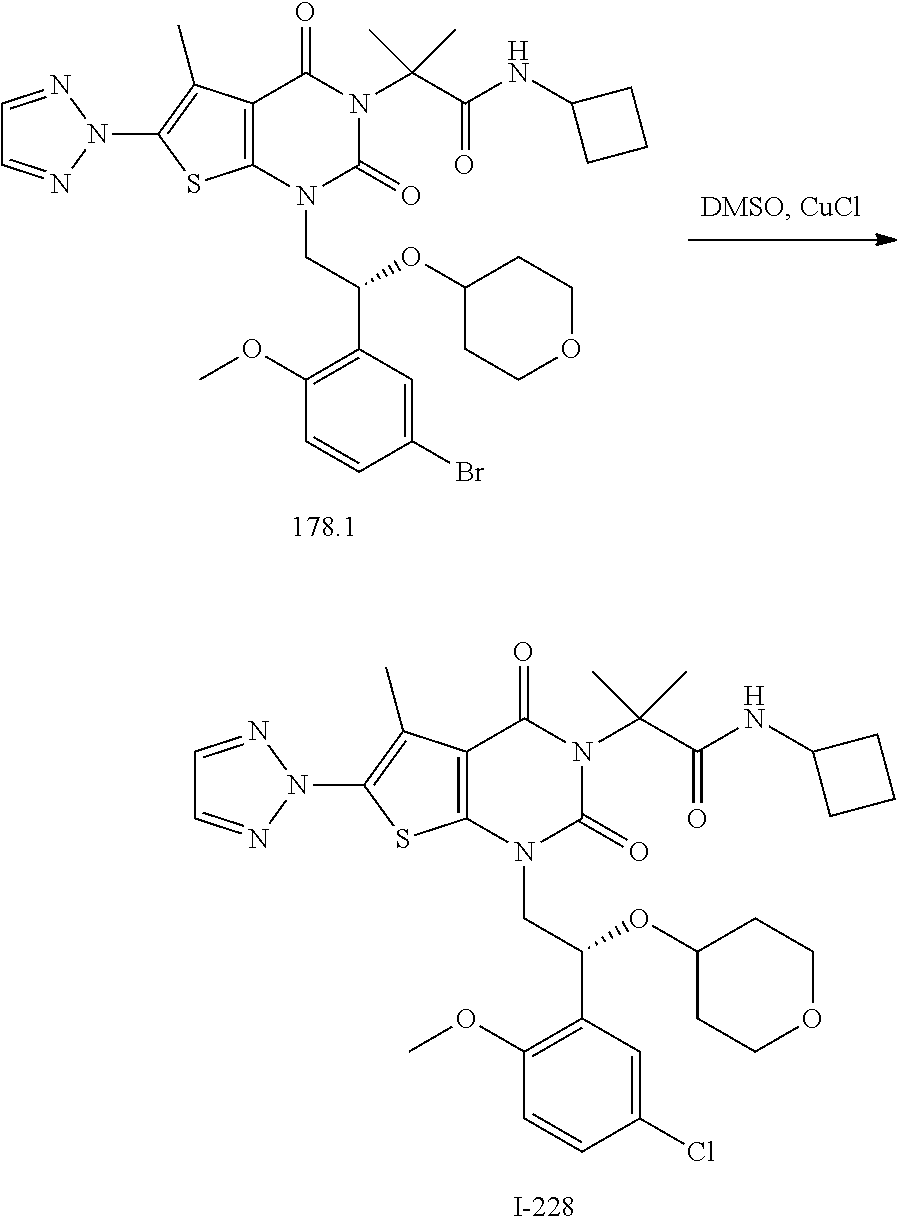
C12=C(N(CC(C3=C(OC)C=CC(Cl)=C3)OC3CCOCC3)C(=O)N(C(C(NC3CCC3)=O)(C)C)C1=O)SC(N1N=CC=N1)=C2C.C12=C(N(CC(C3=C(OC)C=CC(Br)=C3)OC3CCOCC3)C(=O)N(C(C(NC3CCC3)=O)(C)C)C1=O)SC(N1N=CC=N1)=C2C
